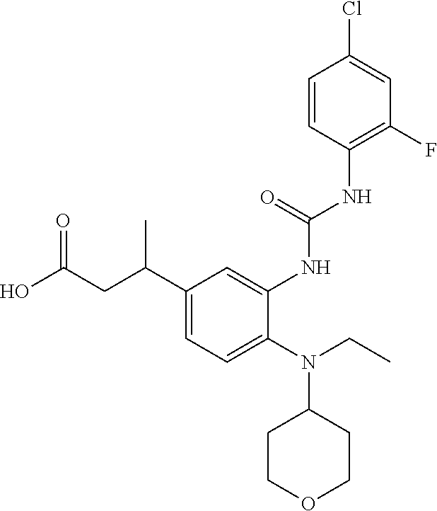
N(C1CCOCC1)(CC)C1=CC=C(C(CC(O)=O)C)C=C1NC(NC1=C(F)C=C(Cl)C=C1)=O
